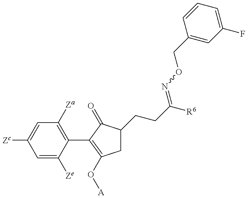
C1=C([Ze])C(C2=C(O[A])CC(CCC([R6])=NOCC3=CC(F)=CC=C3)C2=O)=C([Za])C=C1[Zc]
